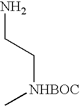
NCC[NHBOC]C
